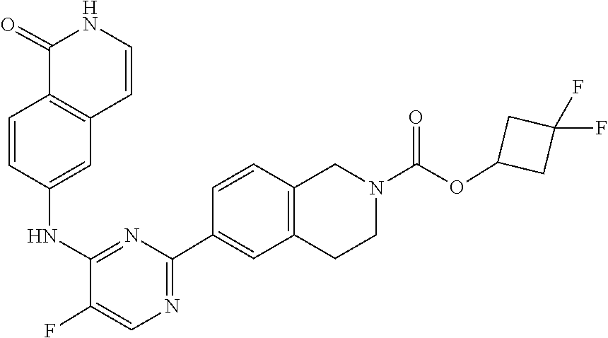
C12=C(C=CC(NC3=NC(C4=CC5=C(C=C4)CN(C(OC4CC(F)(F)C4)=O)CC5)=NC=C3F)=C1)C(=O)NC=C2
